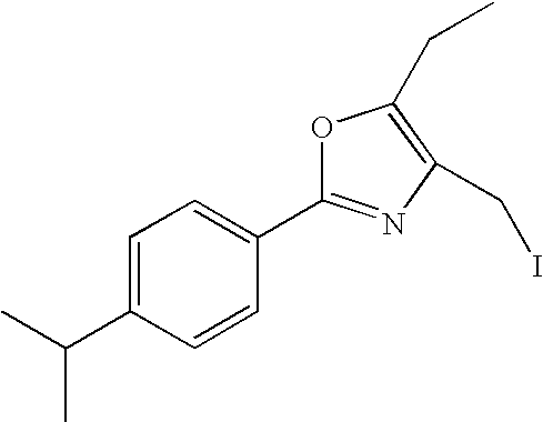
C1=C(C(C)C)C=CC(C2=NC(CI)=C(CC)O2)=C1
